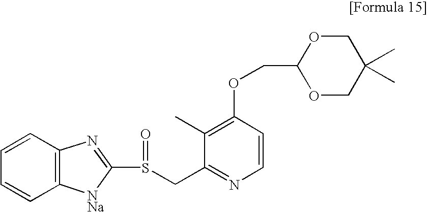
C1=CC2=C(C=C1)N=C(S(CC1=NC=CC(OCC3OCC(C)(C)CO3)=C1C)=O)[NNa]2
